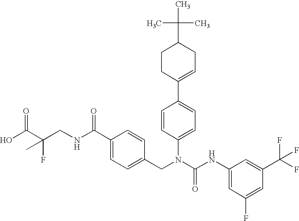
OC(=O)C(CNC(C1=CC=C(CN(C(NC2=CC(F)=CC(C(F)(F)F)=C2)=O)C2=CC=C(C3=CCC(C(C)(C)C)CC3)C=C2)C=C1)=O)(F)C
